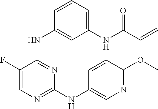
N(C1=NC=C(F)C(NC2=CC(NC(C=C)=O)=CC=C2)=N1)C1=CN=C(OC)C=C1
